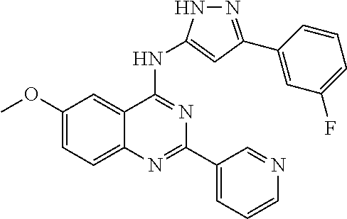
C1(OC)=CC=C2C(=C1)C(NC1=CC(C3=CC(F)=CC=C3)=NN1)=NC(C1=CC=CN=C1)=N2
